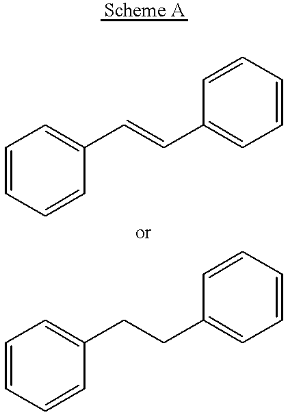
C1=CC=CC(C=CC2=CC=CC=C2)=C1.C1=CC=CC(CCC2=CC=CC=C2)=C1
